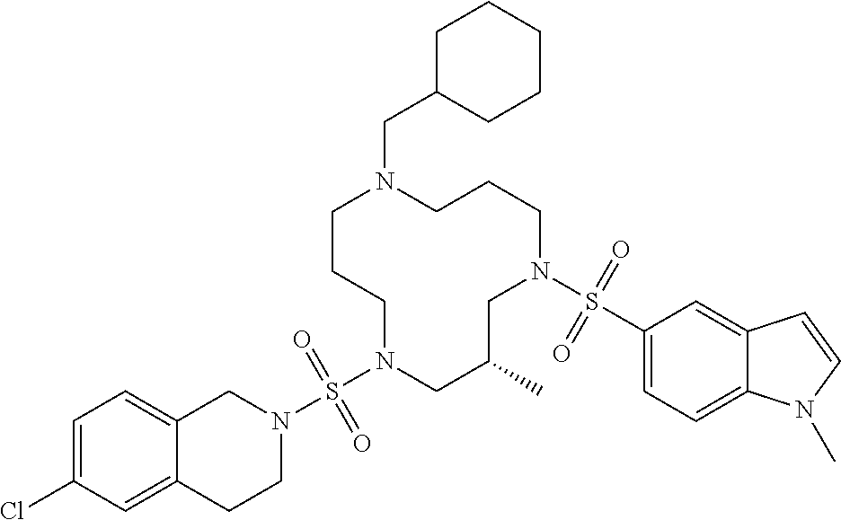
C1CCN(S(N2CC3=CC=C(Cl)C=C3CC2)(=O)=O)CC(C)CN(S(C2=CC=C3C(=C2)C=CN3C)(=O)=O)CCCN1CC1CCCCC1
